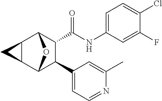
C1(F)=CC(NC(C2C(C3=CC=NC(C)=C3)C3OC2C2C3C2)=O)=CC=C1Cl
